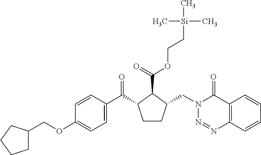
C1(OCC2CCCC2)=CC=C(C(C2CCC(CN3N=NC4=C(C3=O)C=CC=C4)C2C(=O)OCC[Si](C)(C)C)=O)C=C1
